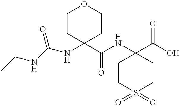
C1CS(=O)(=O)CCC1(NC(C1(NC(=O)NCC)CCOCC1)=O)C(=O)O
